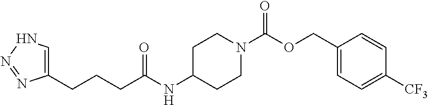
C1=C(CCCC(NC2CCN(C(OCC3=CC=C([CF3])C=C3)=O)CC2)=O)N=NN1
